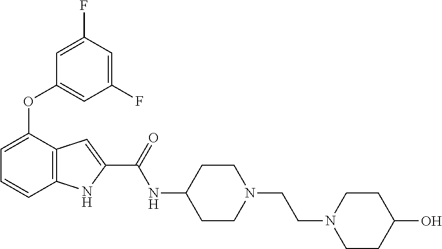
C1=C(OC2=CC(F)=CC(F)=C2)C2=C(C=C1)NC(C(NC1CCN(CCN3CCC(O)CC3)CC1)=O)=C2
